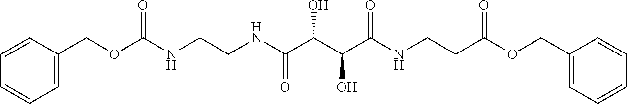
C1(COC(NCCNC(C(C(C(NCCC(OCC2=CC=CC=C2)=O)=O)O)O)=O)=O)=CC=CC=C1
